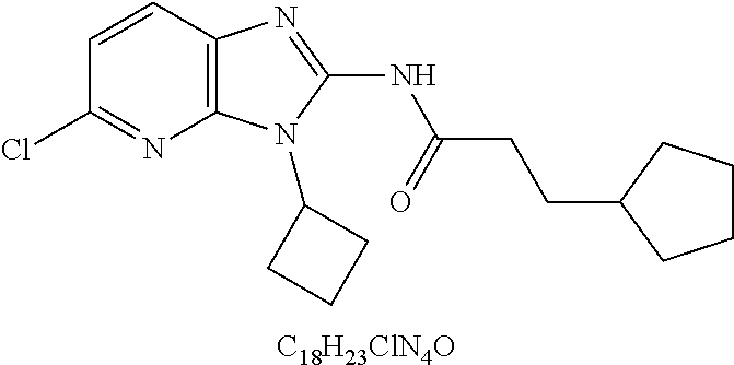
C1=CC2=C(N=C1Cl)N(C1CCC1)C(NC(CCC1CCCC1)=O)=N2.[C18H23ClN4O]
